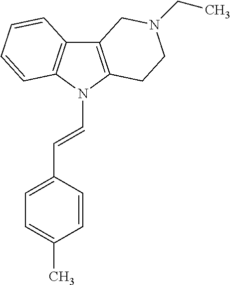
C12=C(N(C=CC3=CC=C(C)C=C3)C3=C1C=CC=C3)CCN(CC)C2
